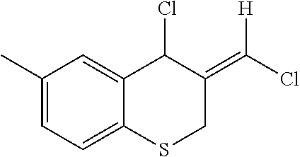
C1(C)=CC=C2C(=C1)C(Cl)C(=C(Cl)[H])CS2
